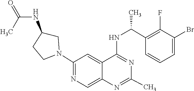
N1=C(NC(C2=C(F)C(Br)=CC=C2)C)C2=CC(N3CC(NC(=O)C)CC3)=NC=C2N=C1C
